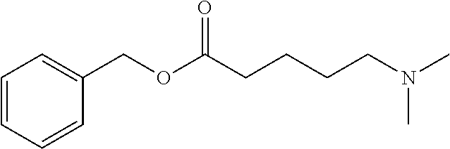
C1=CC=CC(COC(CCCCN(C)C)=O)=C1
